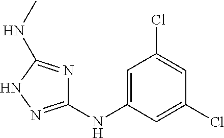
C1=C(NC2=NNC(NC)=N2)C=C(Cl)C=C1Cl
